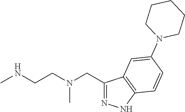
C1(CN(CCNC)C)=NNC2=C1C=C(N1CCCCC1)C=C2
